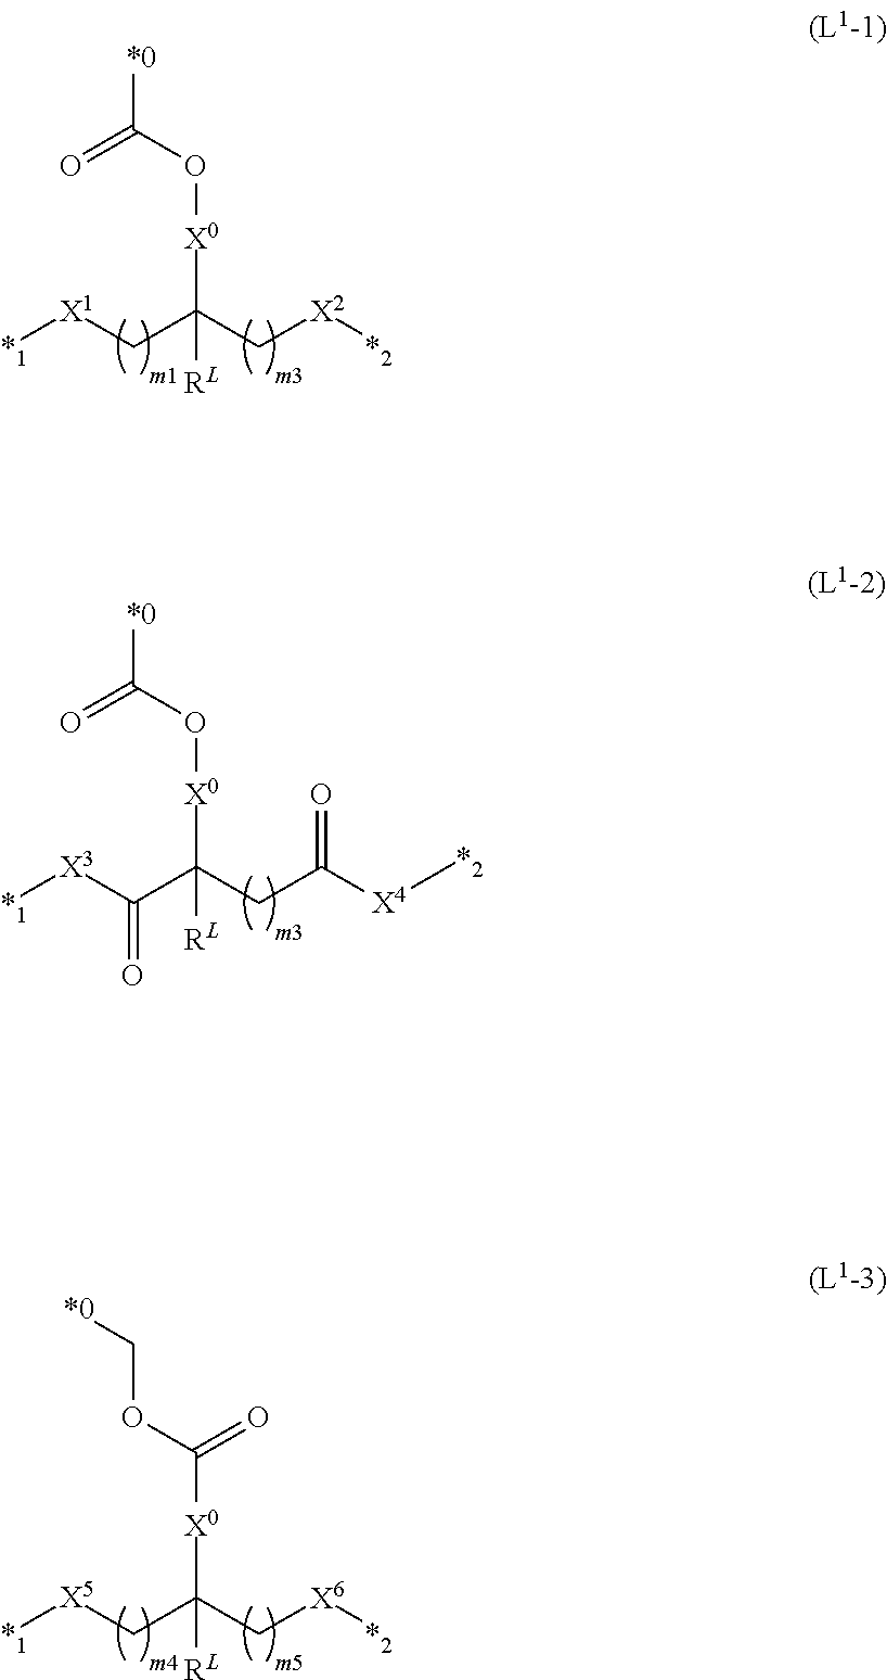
[*0]C(O[X0]C(C[X1][*1])(C[X2][*2])[RL])=O.[*0]C(O[X0]C(C([X3][*1])=O)(CC([X4][*2])=O)[RL])=O.C(OC([X0]C(C[X5][*1])(C[X6][*2])[RL])=O)[*0]
